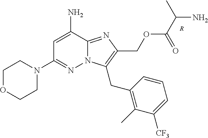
C1OCCN(C2=NN3C(=NC(COC(=O)C(N)C)=C3CC3=C(C)C([CF3])=CC=C3)C(N)=C2)C1.[R]
